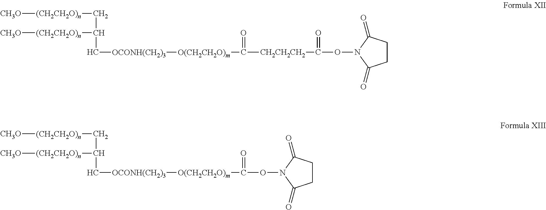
[CH3O][(CH2CH2O)n]CC([(CH2CH2O)n][CH3O])C[OCONH(CH2)3][O(CH2CH2O)m]C(=O)[CH2CH2CH2]C(=O)ON1C(=O)CCC1=O.[CH3O][(CH2CH2O)n]CC([(CH2CH2O)n][CH3O])C[OCONH(CH2)3][O(CH2CH2O)m]C(=O)ON1C(=O)CCC1=O
